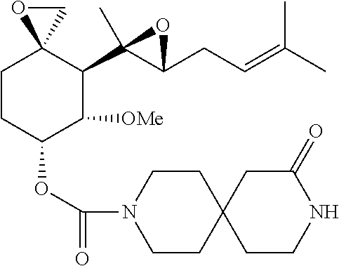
C1CC(OC(=O)N2CCC3(CC2)CC(=O)NCC3)C([OMe])C(C2(C)C(CC=C(C)C)O2)C12OC2
